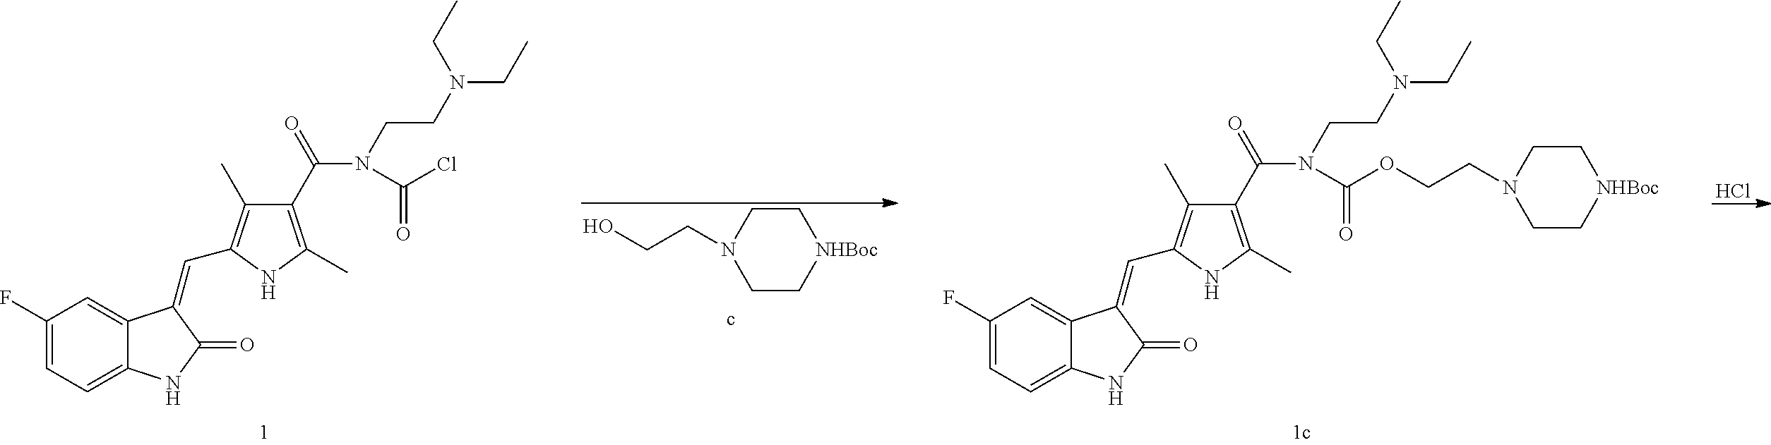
C1(F)=CC=C2C(=C1)C(=CC1=C(C)C(C(=O)N(CCN(CC)CC)C(=O)Cl)=C(C)N1)C(=O)N2.Cl.OCCN1CC[NHBoc]CC1.C1(F)=CC=C2C(=C1)C(=CC1=C(C)C(C(=O)N(CCN(CC)CC)C(=O)OCCN3CC[NHBoc]CC3)=C(C)N1)C(=O)N2
